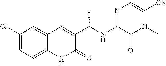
C1=C(Cl)C=C2C=C(C(NC3=NC=C([CN])N(C)C3=O)C)C(=O)NC2=C1
